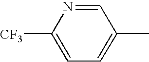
C1([CF3])=CC=C(C)C=N1
